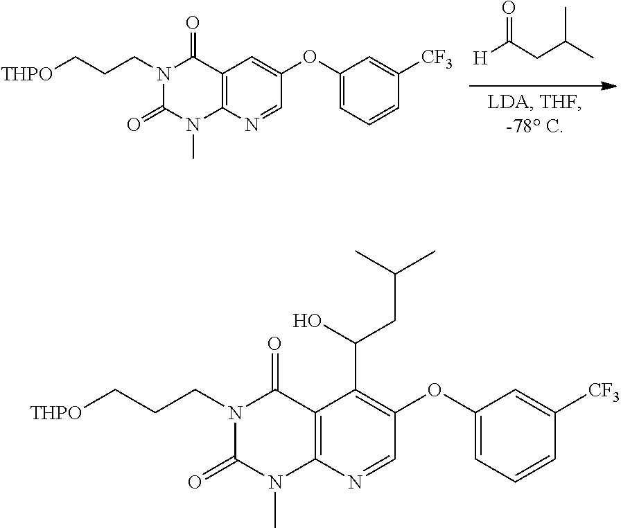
[THPO]CCCN1C(=O)N(C)C2=C(C1=O)C=C(OC1=CC=CC([CF3])=C1)C=N2.[H]C(CC(C)C)=O.[THPO]CCCN1C(=O)N(C)C2=C(C1=O)C(C(O)CC(C)C)=C(OC1=CC=CC([CF3])=C1)C=N2
